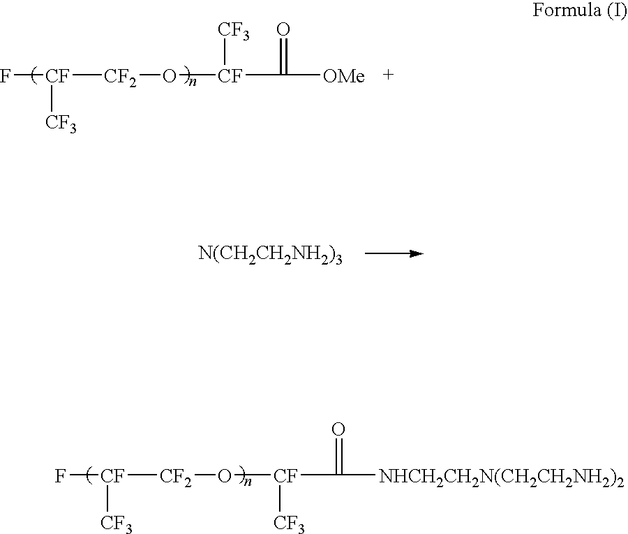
F[CF]([CF2]O[CF](C(=O)[NHCH2CH2N(CH2CH2NH2)2])[CF3])[CF3].F[CF]([CF2]O[CF]([CF3])C(=O)[OMe])[CF3].[N(CH2CH2NH2)3]
